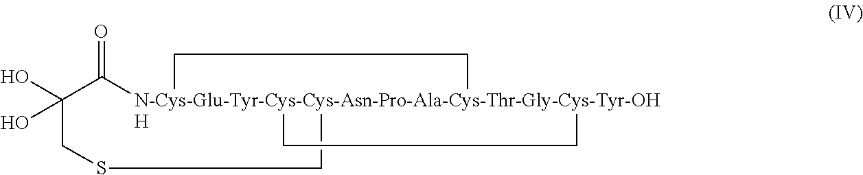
O=C1[N-Cys-Glu-Tyr-Cys-Cys-Asn-Pro-Ala-Cys-Thr-Gly-Cys-Tyr-OHH]23(CSCC1(O)O)(CC2)CC3
